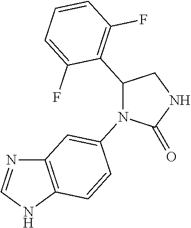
C12=C(NC=N1)C=CC(N1C(=O)NCC1C1=C(F)C=CC=C1F)=C2
